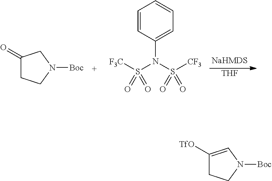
[THF].C1(=O)CCN([Boc])C1.C1=CC(N(S([F3C])(=O)=O)S([CF3])(=O)=O)=CC=C1.C1([TfO])=CN([Boc])CC1
